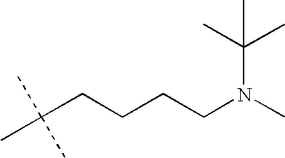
C(CCCCN(C)C(C)(C)C)(C)(C)C
